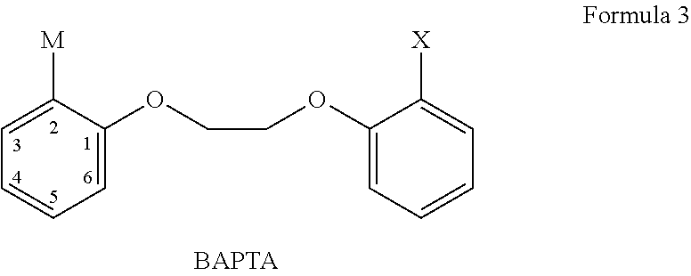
C1=C([M])C(OCCOC2=CC=CC=C2[X])=CC=C1
